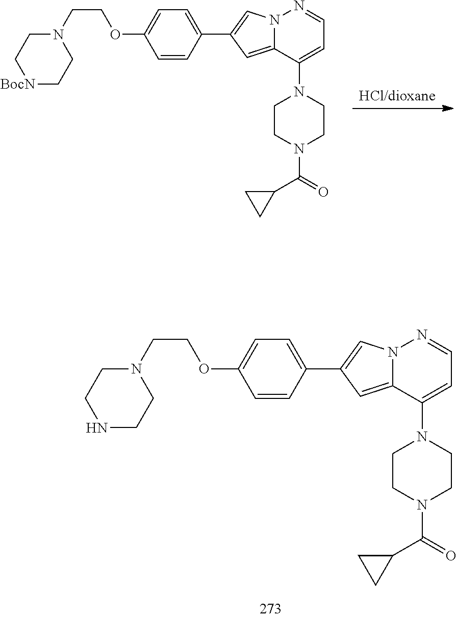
N12C(=CC(C3=CC=C(OCCN4CCNCC4)C=C3)=C1)C(N1CCN(C(=O)C3CC3)CC1)=CC=N2.[HCl/dioxane].N12C(=CC(C3=CC=C(OCCN4CC[BocN]CC4)C=C3)=C1)C(N1CCN(C(=O)C3CC3)CC1)=CC=N2
